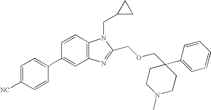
C1=C([NC])C=CC(C2=CC3=C(C=C2)N(CC2CC2)C(COCC2(C4=CC=CC=C4)CCN(C)CC2)=N3)=C1
